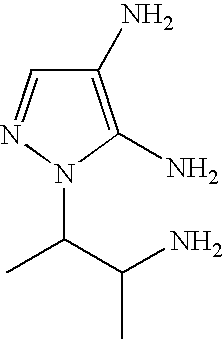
C1(N)=C(N)N(C(C(C)N)C)N=C1
